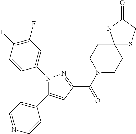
C(=O)(C1=NN(C2=CC(F)=C(F)C=C2)C(C2=CC=NC=C2)=C1)N1CCC2(CC1)SCC(=O)N2
